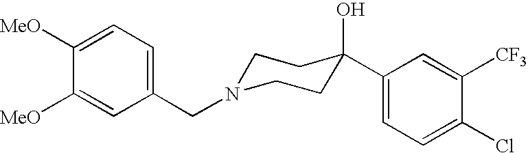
C1(CN2CCC(O)(C3=CC=C(Cl)C([CF3])=C3)CC2)=CC=C([MeO])C([MeO])=C1
